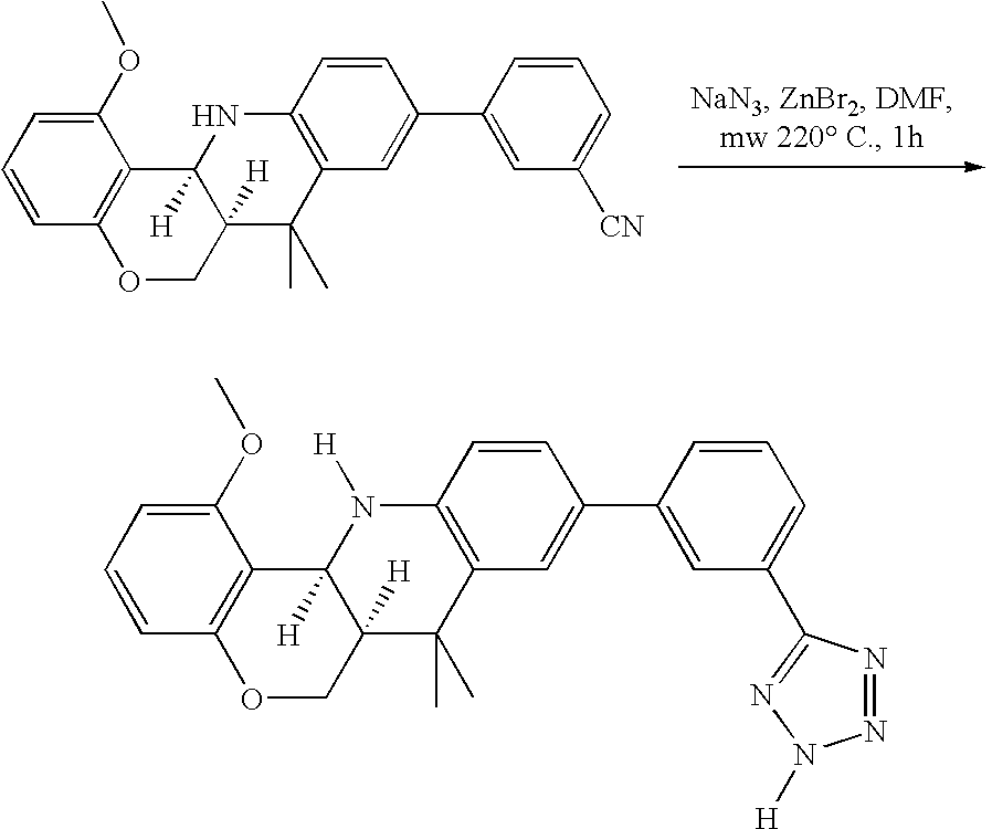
C1=CC2=C(C(OC)=C1)C1([H])C([H])(CO2)C(C)(C)C2=C(N1)C=CC(C1=CC([CN])=CC=C1)=C2.C1=CC2=C(C(OC)=C1)C1([H])C([H])(CO2)C(C)(C)C2=C(N1[H])C=CC(C1=CC(C3=NN([H])N=N3)=CC=C1)=C2
